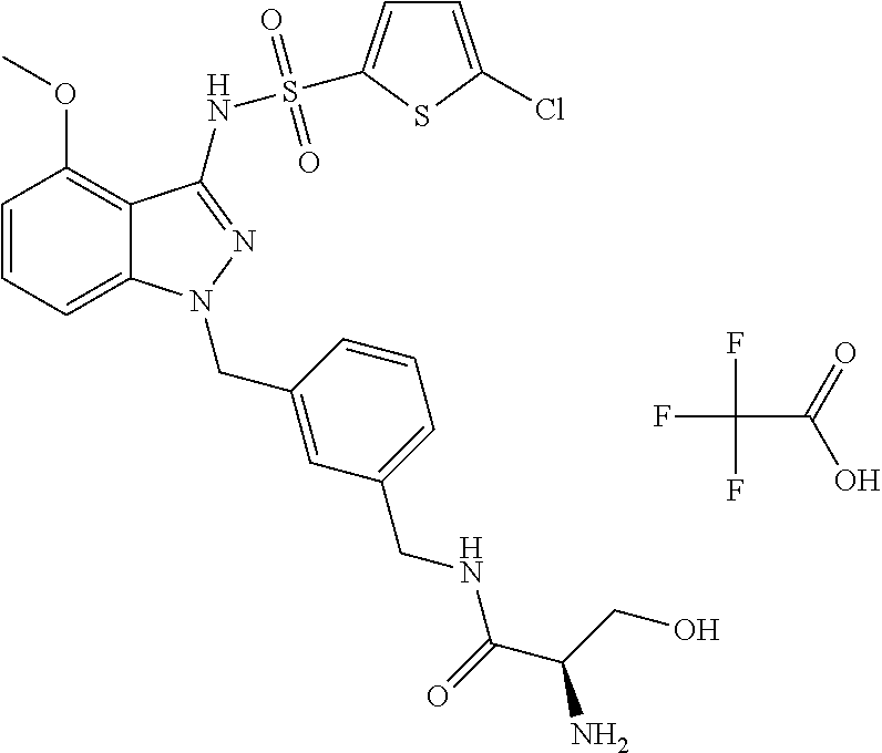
C1=CC=C2C(=C1OC)C(NS(=O)(=O)C1=CC=C(Cl)S1)=NN2CC1=CC(CNC(C(CO)N)=O)=CC=C1.FC(C(=O)O)(F)F
